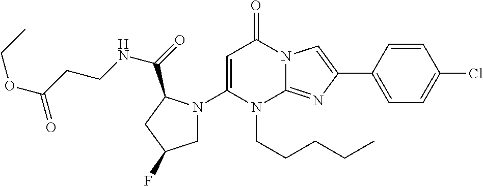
C1N(C2=CC(=O)N3C(=NC(C4=CC=C(Cl)C=C4)=C3)N2CCCCC)C(C(=O)NCCC(OCC)=O)CC1F
